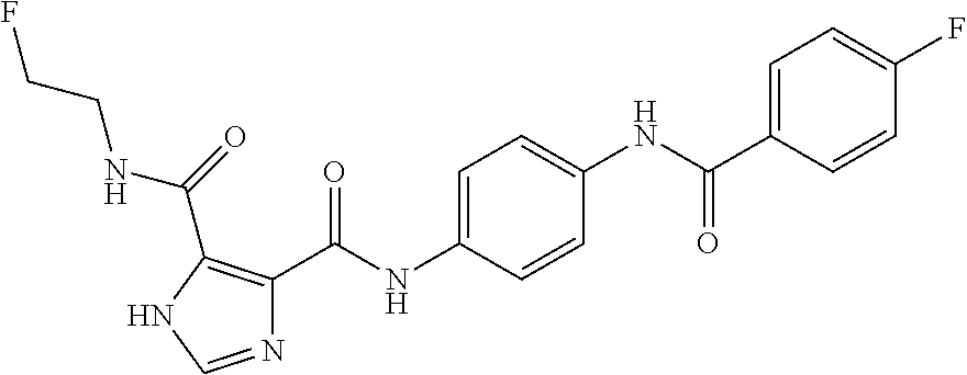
C1=C(NC(C2=C(C(=O)NCCF)NC=N2)=O)C=CC(NC(C2=CC=C(F)C=C2)=O)=C1
